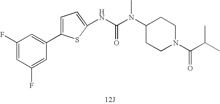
[12J].C1(C2=CC(F)=CC(F)=C2)=CC=C(NC(N(C2CCN(C(=O)C(C)C)CC2)C)=O)S1
